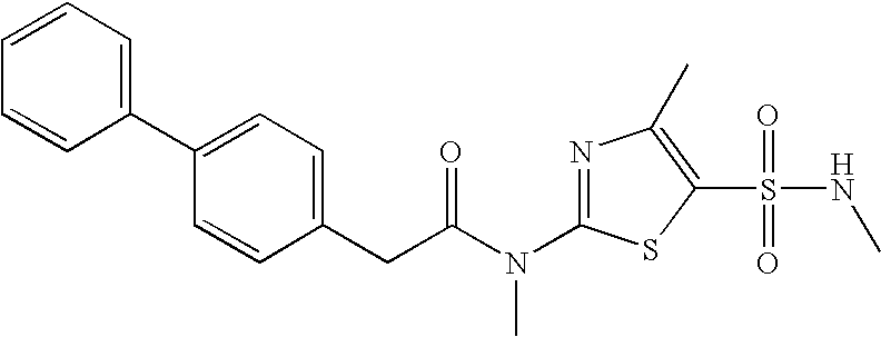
C1=CC=C(C2=CC=C(CC(N(C3=NC(C)=C(S(NC)(=O)=O)S3)C)=O)C=C2)C=C1
